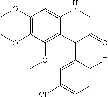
C12=C(OC)C(OC)=C(OC)C=C1NCC(=O)C2C1=CC(Cl)=CC=C1F
